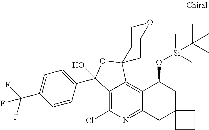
C12=C(Cl)N=C3C(=C1C1(OC2(C2=CC=C(C(F)(F)F)C=C2)O)CCOCC1)C(O[Si](C(C)(C)C)(C)C)CC1(C3)CCC1
